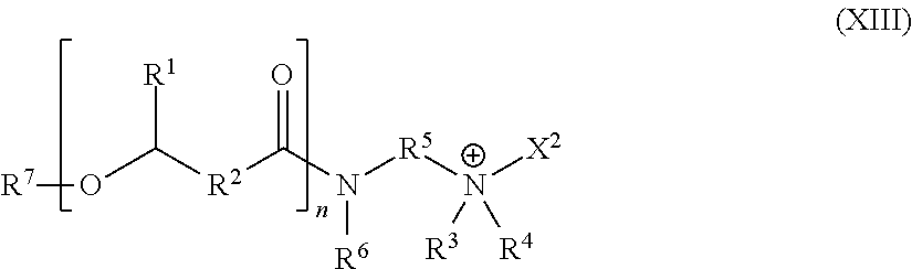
[R7]OC([R2]C(N([R5][N+]([X2])([R3])[R4])[R6])=O)[R1]
